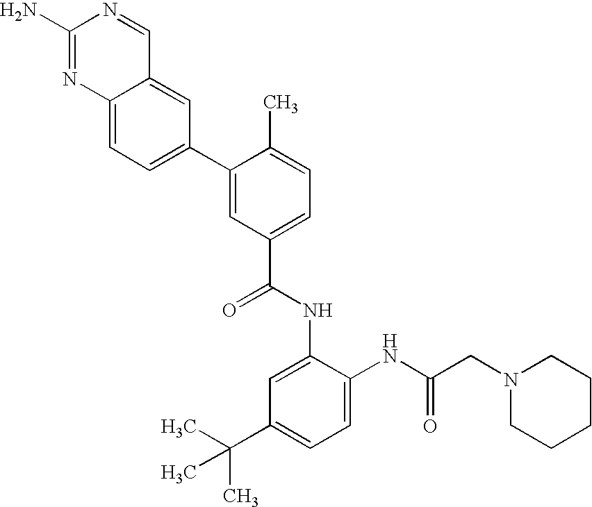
C1(N)=NC2=CC=C(C3=CC(C(NC4=CC(C(C)(C)C)=CC=C4NC(CN4CCCCC4)=O)=O)=CC=C3C)C=C2C=N1
